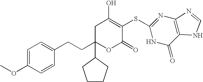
C1=C(OC)C=CC(CCC2(C3CCCC3)OC(=O)C(SC3=NC4=C(C(=O)N3)NC=N4)=C(O)C2)=C1
